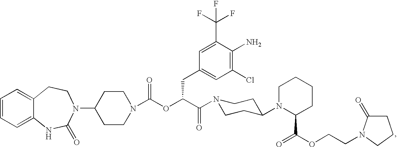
C1=CC=C2C(=C1)CCN(C1CCN(C(OC(C(=O)N3CCC(N4C(C(=O)OCCN5C(=O)CCC5)CCCC4)CC3)CC3=CC(Cl)=C(N)C(C(F)(F)F)=C3)=O)CC1)C(=O)N2
